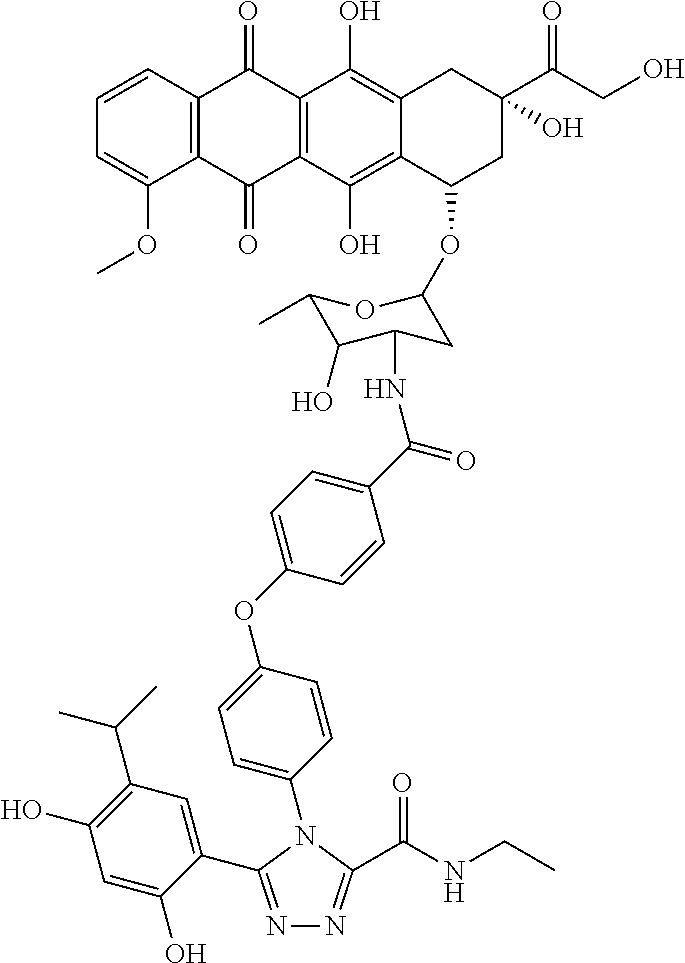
C1=CC2=C(C(OC)=C1)C(=O)C1=C(C2=O)C(O)=C2C(=C1O)C(OC1CC(NC(=O)C3=CC=C(OC4=CC=C(N5C(C(NCC)=O)=NN=C5C5=CC(C(C)C)=C(O)C=C5O)C=C4)C=C3)C(O)C(C)O1)CC(C(=O)CO)(O)C2
